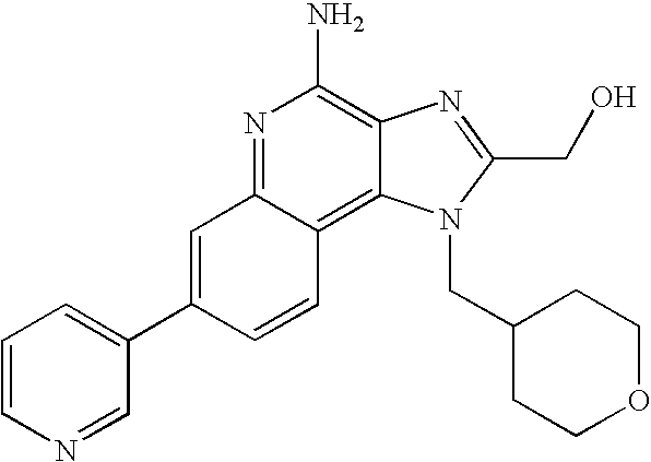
N1=C2C(=C3C(=C1N)N=C(CO)N3CC1CCOCC1)C=CC(C1=CC=CN=C1)=C2
